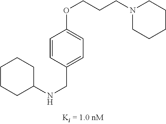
N(C1CCCCC1)CC1=CC=C(OCCCN2CCCCC2)C=C1
